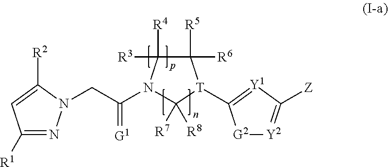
[G2]1[Y2]=C([Z])[Y1]=C1[T]1C([R5])([R6])C([R4])([R3])N(C(=[G1])CN2N=C([R1])C=C2[R2])C1([R7])[R8]
